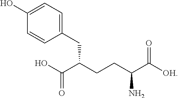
OC(C(CCC(C([OH])=O)N)CC1=CC=C(O)C=C1)=O
